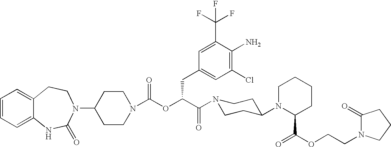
C1=CC=C2C(=C1)CCN(C1CCN(C(OC(C(N3CCC(N4C(C(=O)OCCN5C(=O)CCC5)CCCC4)CC3)=O)CC3=CC(Cl)=C(N)C(C(F)(F)F)=C3)=O)CC1)C(=O)N2
